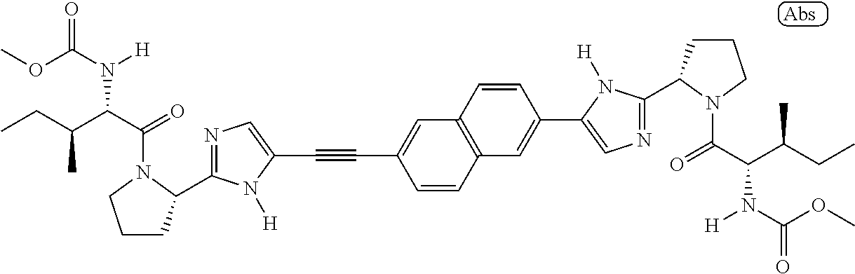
C1=CC2=C(C=C1C#CC1=CN=C(C3CCCN3C(=O)C(N([H])C(=O)OC)C(C)CC)N1[H])C=CC(C1=CN=C(C3CCCN3C(=O)C(C(C)CC)N([H])C(=O)OC)N1[H])=C2
